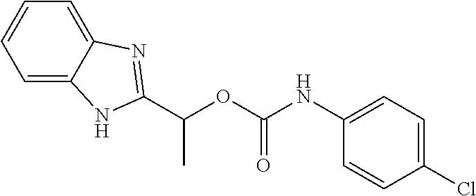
C1=C2C(=CC=C1)N=C(C(OC(NC1=CC=C(Cl)C=C1)=O)C)N2
